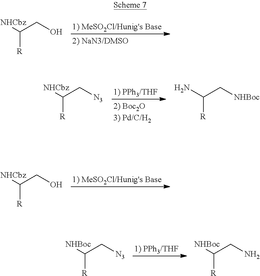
[NHCbz]C(CO)[R].[NHCbz]C(C[N3])[R].NC(C[NHBoc])[R].[NHCbz]C(CO)[R].[NHBoc]C(C[N3])[R].[NHBoc]C(CN)[R]
